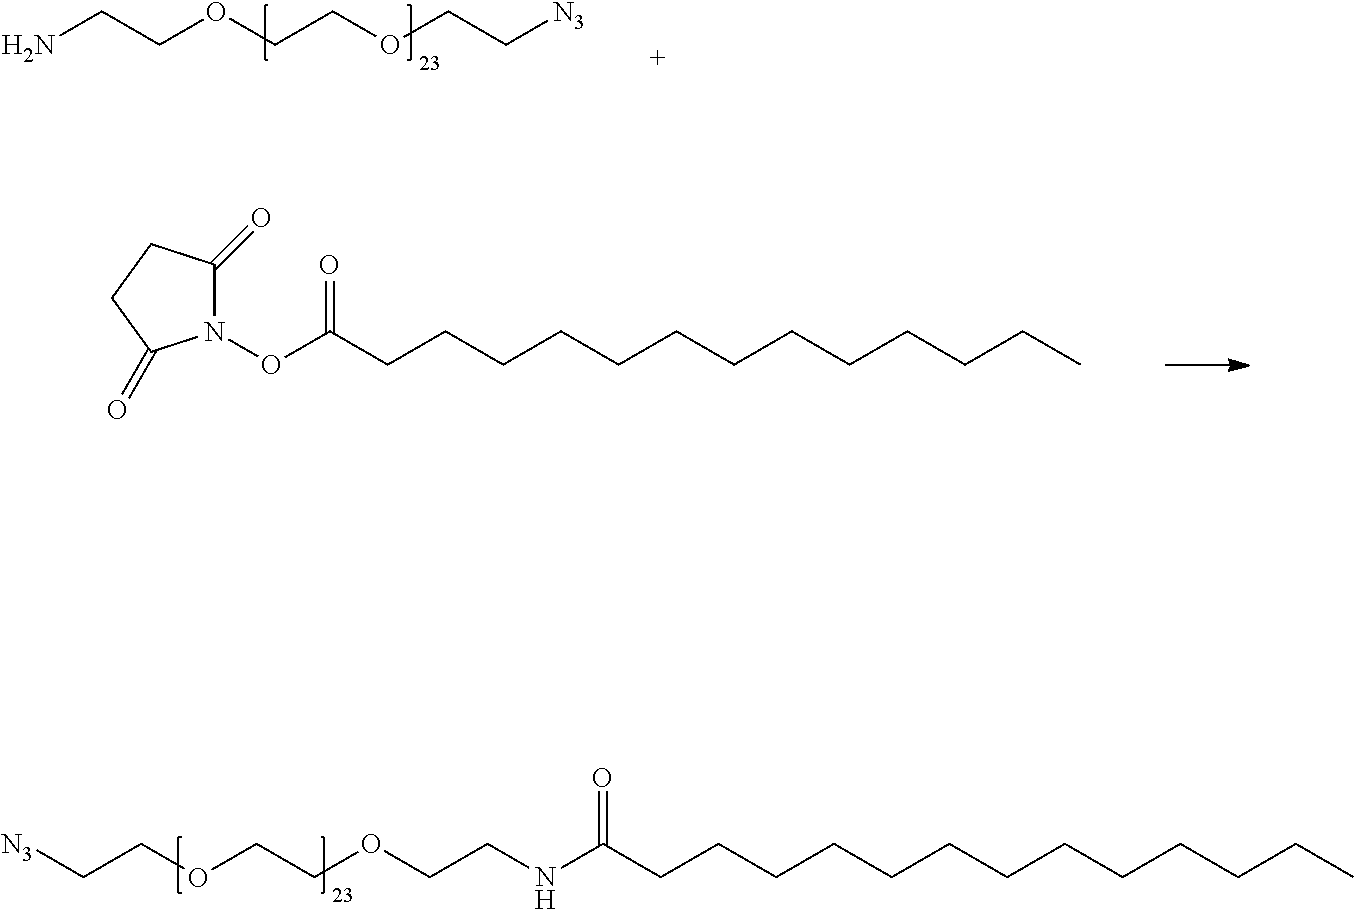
NCCOCCOCC[N3].N1(OC(CCCCCCCCCCCCC)=O)C(=O)CCC1=O.[N3]CCOCCOCCNC(CCCCCCCCCCCCC)=O
